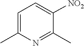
C1=C([NO2])C(C)=NC(C)=C1
